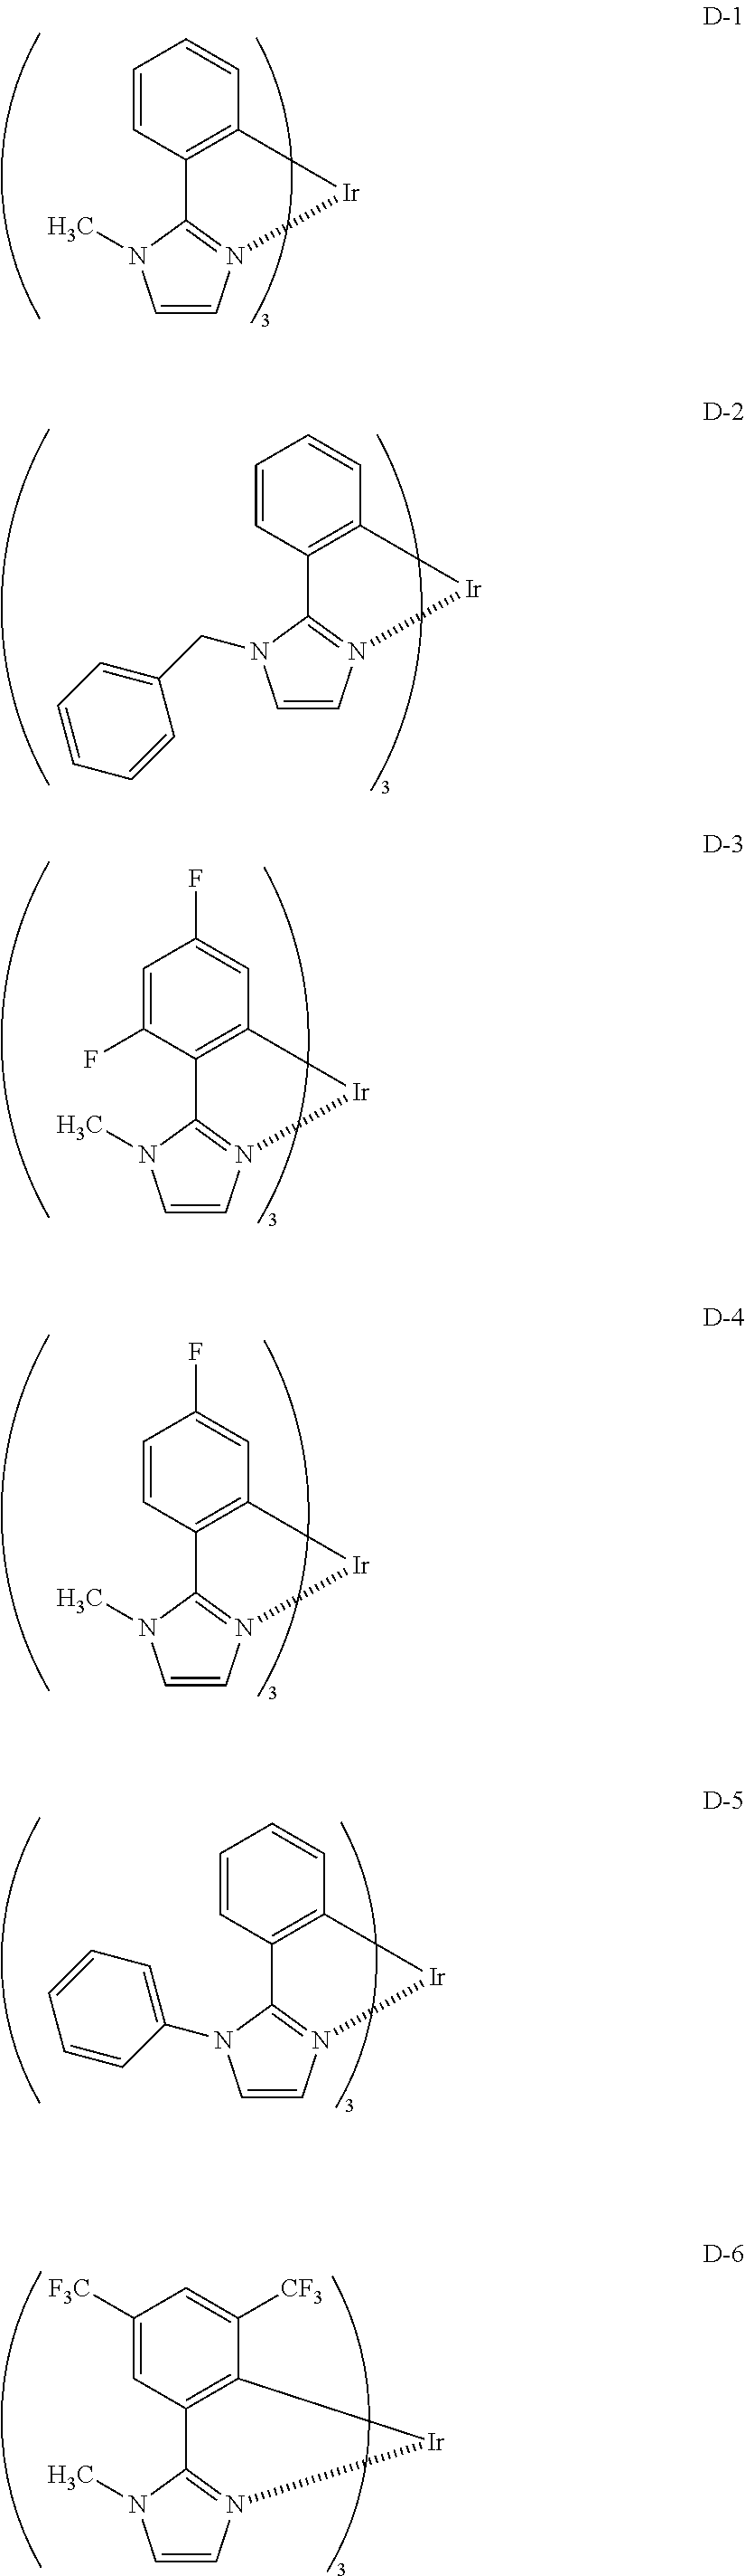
C1=CC2=C(C=C1)[Ir]N1=C2N(C)C=C1.C1=CC2=C(C=C1)[Ir]N1=C2N(CC2=CC=CC=C2)C=C1.C1=C(F)C2=C(C=C1F)[Ir]N1=C2N(C)C=C1.C1=CC2=C(C=C1F)[Ir]N1=C2N(C)C=C1.C1=CC2=C(C=C1)[Ir]N1=C2N(C2=CC=CC=C2)C=C1.C1([F3C])=CC2=C(C([CF3])=C1)[Ir]N1=C2N(C)C=C1
